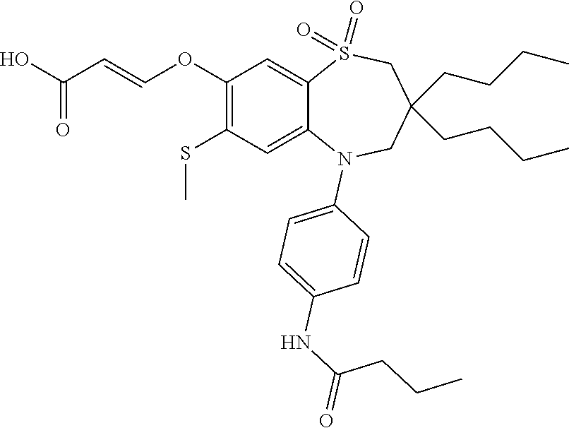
C1(OC=CC(=O)O)=C(SC)C=C2C(=C1)S(=O)(=O)CC(CCCC)(CCCC)CN2C1=CC=C(NC(=O)CCC)C=C1
